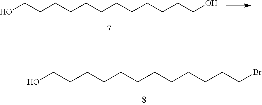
OCCCCCCCCCCCCO.OCCCCCCCCCCCCBr
